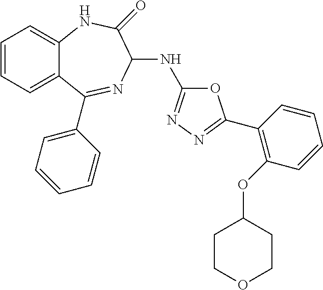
C1=CC=C2C(=C1)NC(=O)C(NC1=NN=C(C3=C(OC4CCOCC4)C=CC=C3)O1)N=C2C1=CC=CC=C1
